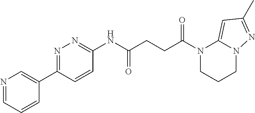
N1(C(CCC(NC2=NN=C(C3=CN=CC=C3)C=C2)=O)=O)CCCN2C1=CC(C)=N2
